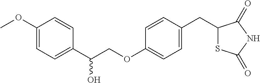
C1(OC)=CC=C(C(COC2=CC=C(CC3SC(=O)NC3=O)C=C2)O)C=C1
